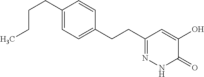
C1(CCC2=NNC(=O)C(O)=C2)=CC=C(CCCC)C=C1
